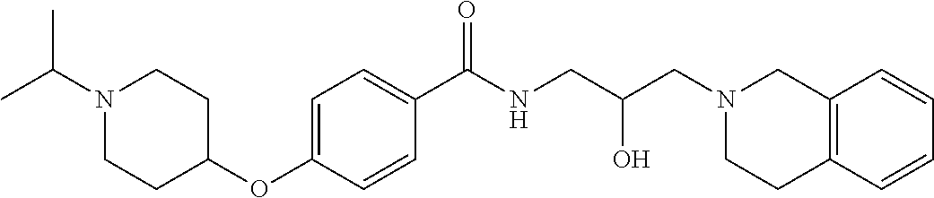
C1=C(OC2CCN(C(C)C)CC2)C=CC(C(NCC(CN2CCC3=C(C2)C=CC=C3)O)=O)=C1
